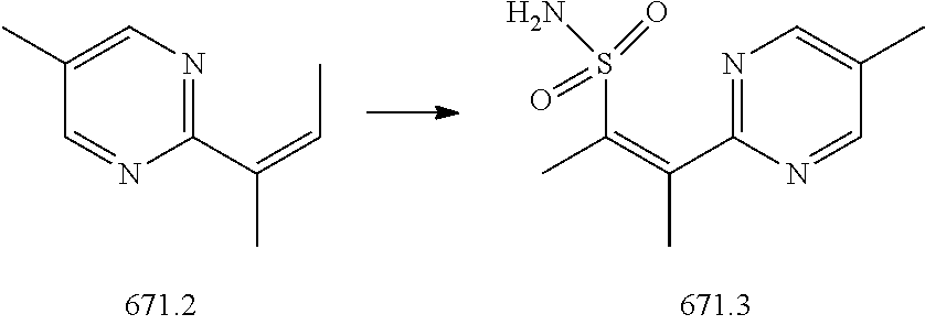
C1(C(=CC)C)=NC=C(C)C=N1.C1(C(=C(S(N)(=O)=O)C)C)=NC=C(C)C=N1
